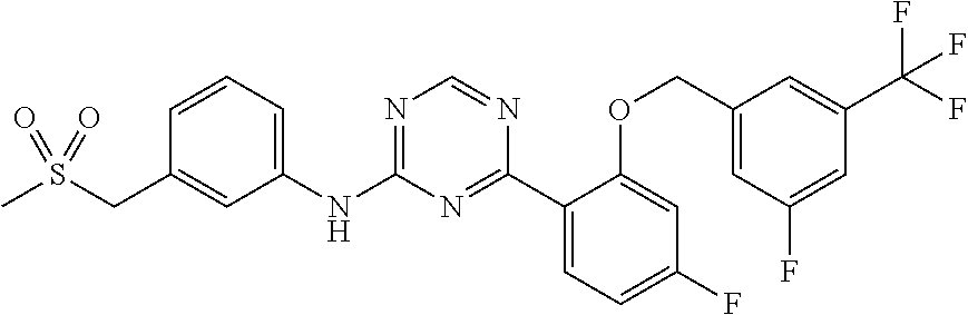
C1=CC=C(NC2=NC=NC(C3=CC=C(F)C=C3OCC3=CC(F)=CC(C(F)(F)F)=C3)=N2)C=C1CS(C)(=O)=O
